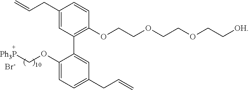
C1(CC=C)=CC(C2=CC(CC=C)=CC=C2OC[Ph3P])=C(OCCOCCOCC[OH])C=C1.[Br-]
